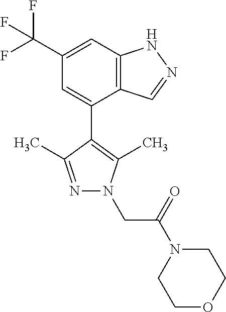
C12=C(C=C(C(F)(F)F)C=C1C1=C(C)N(CC(N3CCOCC3)=O)N=C1C)NN=C2
